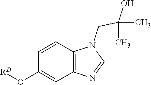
C1(O[RD])=CC2=C(C=C1)N(CC(O)(C)C)C=N2
